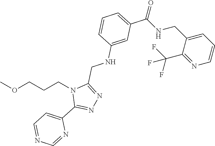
C1(C2=NN=C(CNC3=CC(C(=O)NCC4=CC=CN=C4C(F)(F)F)=CC=C3)N2CCCOC)=CC=NC=N1
